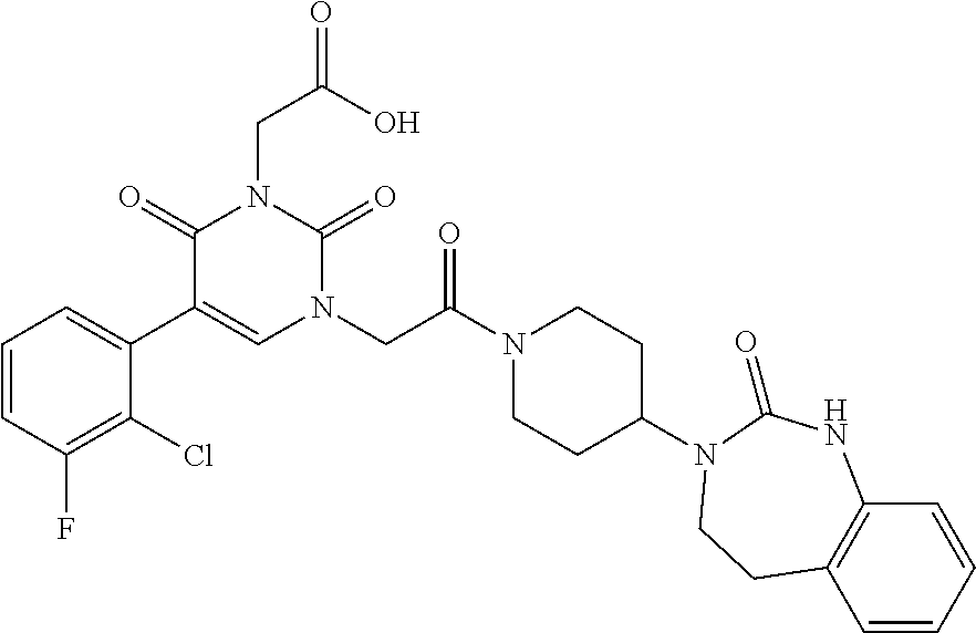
C1=CC(F)=C(Cl)C(C2=CN(CC(N3CCC(N4C(=O)NC5=C(C=CC=C5)CC4)CC3)=O)C(=O)N(CC(O)=O)C2=O)=C1
